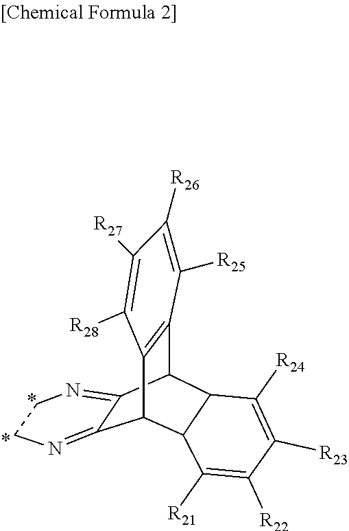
C12C3=NCCN=C3C(C3=C1C([R28])=C([R27])C([R26])=C3[R25])C1C2C([R21])=C([R22])C([R23])=C1[R24]
